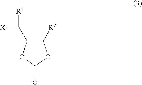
C1(C([R1])[X])=C([R2])OC(=O)O1
